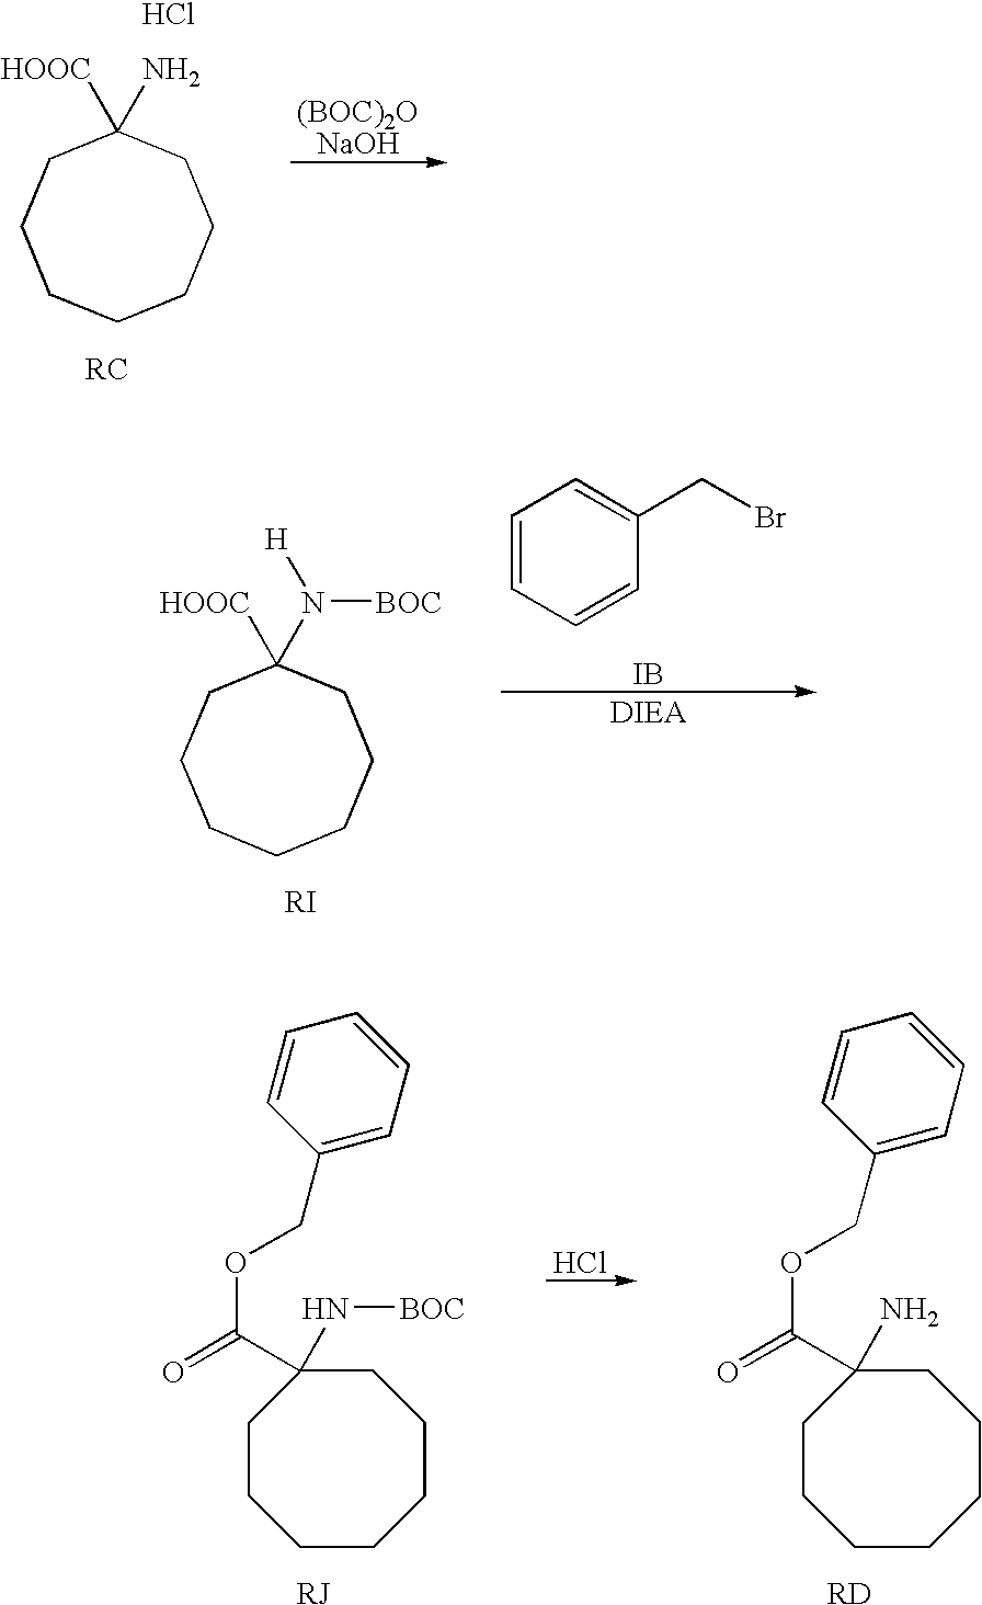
[HOOC]C1(N)CCCCCCC1.Cl.[RC].[(BOC)2ONaOH].[HOOC]C1(N([BOC])[H])CCCCCCC1.[RI].C1=CC=CC(CBr)=C1.[IB].[DIEA].Cl.C1C(N)(C(=O)OCC2=CC=CC=C2)CCCCCC1.[RD].C1C(N[BOC])(C(=O)OCC2=CC=CC=C2)CCCCCC1.[RJ]
